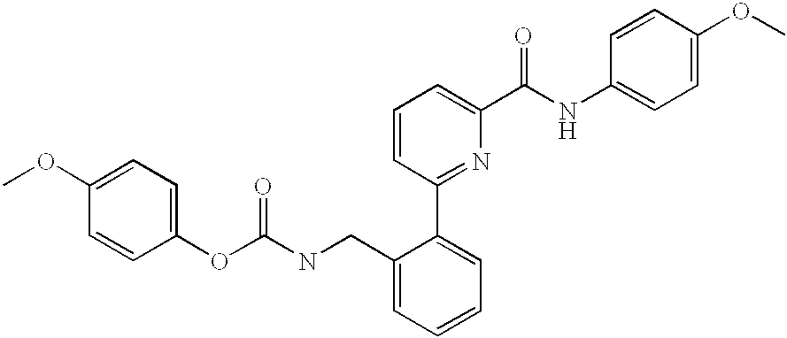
C1(CNC(OC2=CC=C(OC)C=C2)=O)=CC=CC=C1C1=NC(C(NC2=CC=C(OC)C=C2)=O)=CC=C1
